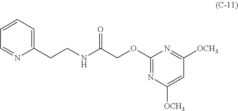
C1(CCNC(COC2=NC([OCH3])=CC([OCH3])=N2)=O)=CC=CC=N1
